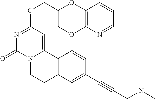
N1=CC=CC2=C1OCC(COC1=NC(=O)N3C(=C1)C1=C(CC3)C=C(C#CCN(C)C)C=C1)O2
